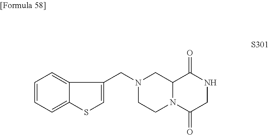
C1=CC=C2C(=C1)C(CN1CCN3C(C1)C(=O)NCC3=O)=CS2
